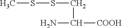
C(C(N)[COOH])SSC
